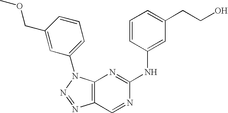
C12=C(N(C3=CC=CC(COC)=C3)N=N1)N=C(NC1=CC(CCO)=CC=C1)N=C2
